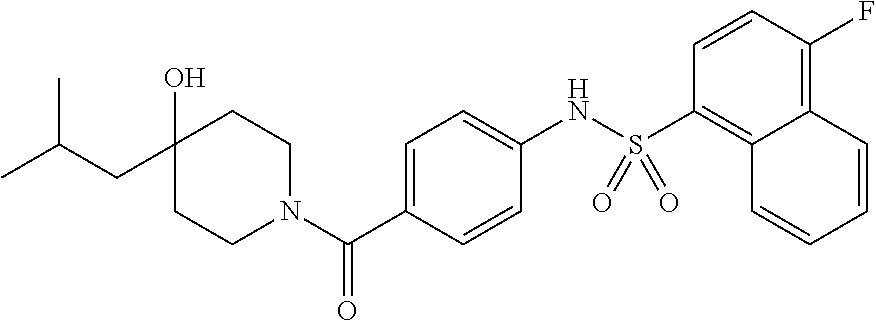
C1(O)(CC(C)C)CCN(C(C2=CC=C(NS(C3=C4C(=C(F)C=C3)C=CC=C4)(=O)=O)C=C2)=O)CC1
